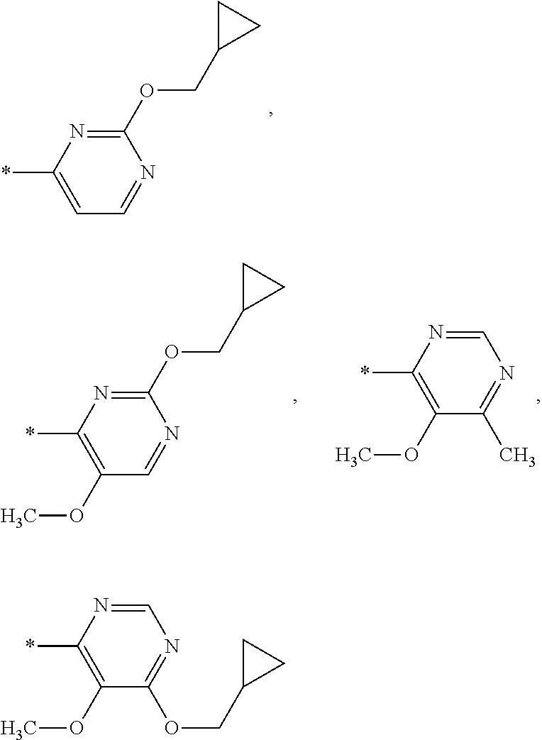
C1(OCC2CC2)=NC(*)=CC=N1.C1(OCC2CC2)=NC(*)=C(OC)C=N1.C1=NC(*)=C(OC)C(C)=N1.C1=NC(*)=C(OC)C(OCC2CC2)=N1
